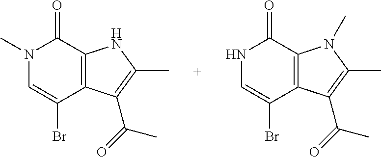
N1(C)C=C(Br)C2=C(C1=O)NC(C)=C2C(=O)C.N1C=C(Br)C2=C(C1=O)N(C)C(C)=C2C(=O)C
